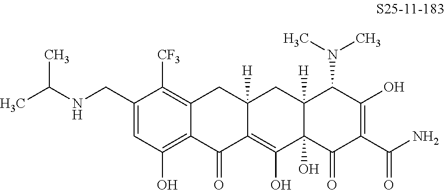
C1=C(CNC(C)C)C([CF3])=C2C(=C1O)C(=O)C1=C(O)C3(O)C([H])(CC1([H])C2)C(N(C)C)C(O)=C(C(N)=O)C3=O
